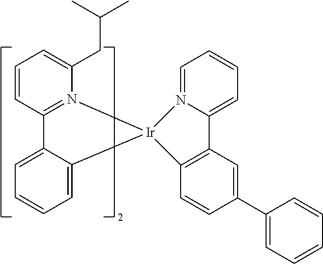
C12=CC=CC=C1[Ir]1(N3=C2C=CC=C3CC(C)C)N2=CC=CC=C2C2=C1C=CC(C1=CC=CC=C1)=C2
